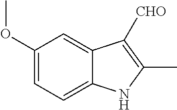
C1(OC)=CC=C2C(=C1)C([CHO])=C(C)N2
